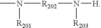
CN([R202]N([H])[R203])[R201]
